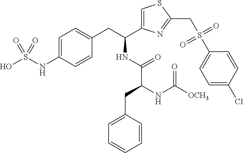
OS(NC1=CC=C(CC(NC(C(CC2=CC=CC=C2)NC([OCH3])=O)=O)C2=CSC(CS(C3=CC=C(Cl)C=C3)(=O)=O)=N2)C=C1)(=O)=O
